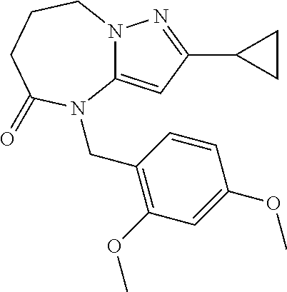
N12C(=CC(C3CC3)=N1)N(CC1=C(OC)C=C(OC)C=C1)C(=O)CCC2
